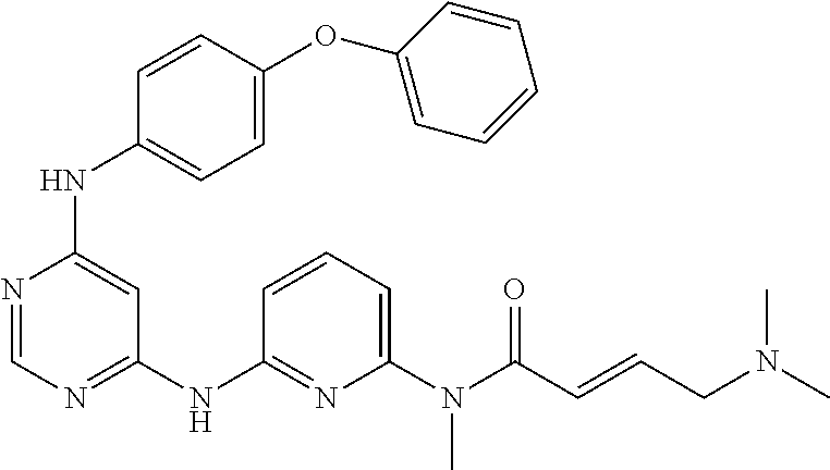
C1(NC2=CC(NC3=NC(N(C(C=CCN(C)C)=O)C)=CC=C3)=NC=N2)=CC=C(OC2=CC=CC=C2)C=C1
